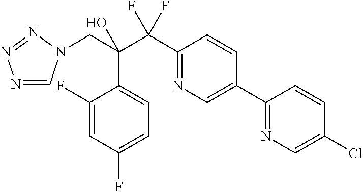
N1=CN(CC(C(C2=NC=C(C3=NC=C(Cl)C=C3)C=C2)(F)F)(O)C2=CC=C(F)C=C2F)N=N1
